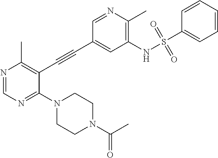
N1(C2=NC=NC(C)=C2C#CC2=CC(NS(C3=CC=CC=C3)(=O)=O)=C(C)N=C2)CCN(C(=O)C)CC1
